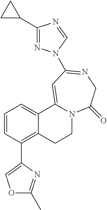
C1=CC(C2=COC(C)=N2)=C2C(=C1)C1=CC(N3N=C(C4CC4)N=C3)=NCC(=O)N1CC2
